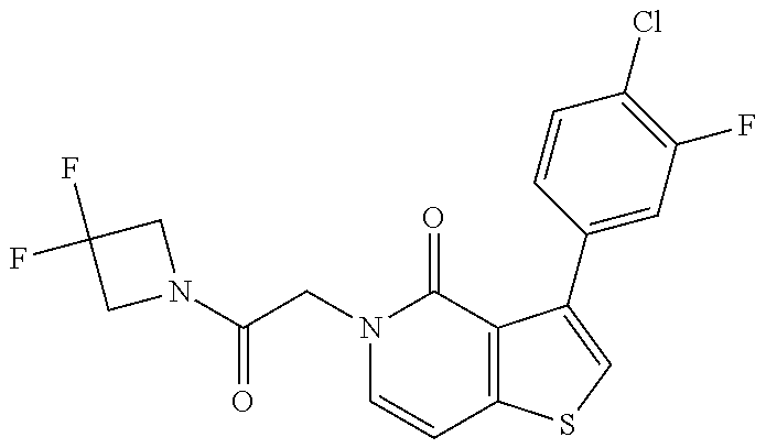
N1(C(CN2C=CC3=C(C2=O)C(C2=CC(F)=C(Cl)C=C2)=CS3)=O)CC(F)(F)C1
